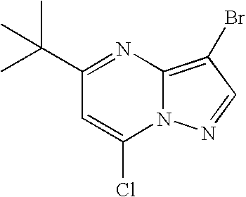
C1(C(C)(C)C)=NC2=C(Br)C=NN2C(Cl)=C1
